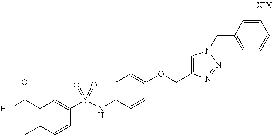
C1=C(NS(C2=CC(C(O)=O)=C(C)C=C2)(=O)=O)C=CC(OCC2=CN(CC3=CC=CC=C3)N=N2)=C1
